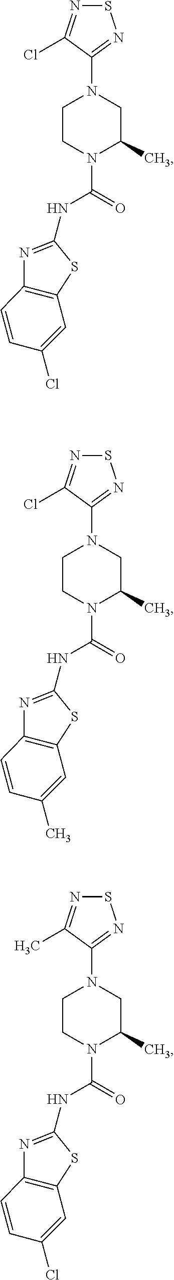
C1=CC2=C(C=C1Cl)SC(NC(N1CCN(C3=NSN=C3Cl)CC1C)=O)=N2.C1=CC2=C(C=C1C)SC(NC(N1CCN(C3=NSN=C3Cl)CC1C)=O)=N2.C1=CC2=C(C=C1Cl)SC(NC(N1CCN(C3=NSN=C3C)CC1C)=O)=N2
